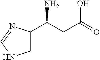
C1=C(C(CC(=O)O)N)N=CN1
